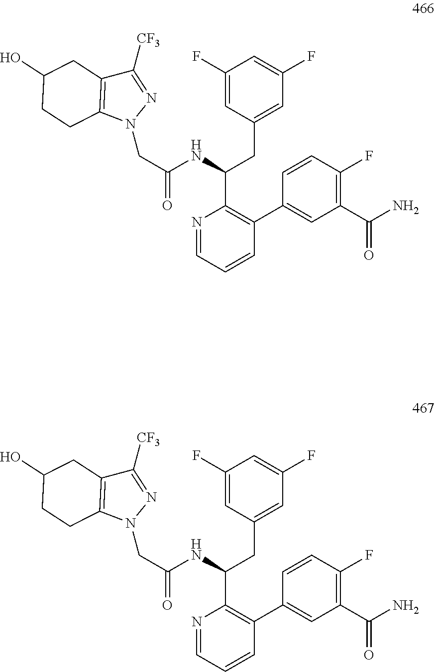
N1(CC(=O)NC(CC2=CC(F)=CC(F)=C2)C2=C(C3=CC(C(=O)N)=C(F)C=C3)C=CC=N2)N=C([CF3])C2=C1CCC(O)C2.N1(CC(=O)NC(CC2=CC(F)=CC(F)=C2)C2=C(C3=CC(C(=O)N)=C(F)C=C3)C=CC=N2)N=C([CF3])C2=C1CCC(O)C2
